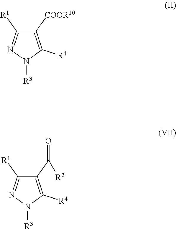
C1([COOR10])=C([R4])N([R3])N=C1[R1].C1(C([R2])=O)=C([R4])N([R3])N=C1[R1]
